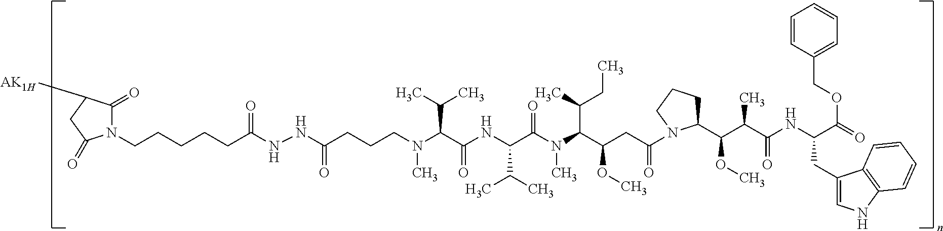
N(C(C(NC(C(C)C)C(N(C)C(C(C)CC)C(CC(=O)N1C(C(C(C(=O)NC(CC2=CNC3=C2C=CC=C3)C(=O)OCC2=CC=CC=C2)C)OC)CCC1)OC)=O)=O)C(C)C)(C)CCCC(NNC(CCCCCN1C(=O)C([AK1H])CC1=O)=O)=O
